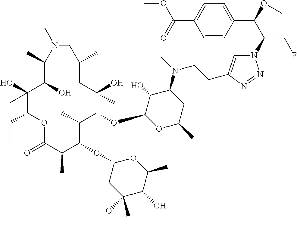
C1(O)(C)C(CC)OC(=O)C(C)C(OC2CC(OC)(C)C(O)C(C)O2)C(C)C(OC2OC(C)CC(N(C)CCC3=CN(C(C(OC)C4=CC=C(C(=O)OC)C=C4)CF)N=N3)C2O)C(O)(C)CC(C)CN(C)C(C)C1O
